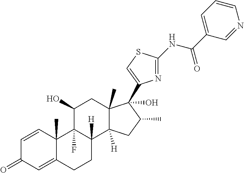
C1=CC2(C)C(=CC1=O)CCC1([H])C2(F)C(O)CC2(C)C1([H])CC(C)C2(O)C1=CSC(NC(C2=CC=CN=C2)=O)=N1
